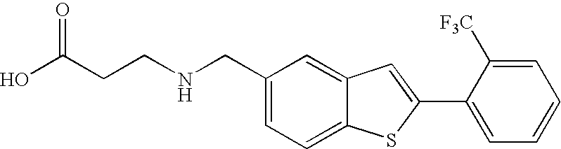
C1=C(CNCCC(O)=O)C=C2C(=C1)SC(C1=CC=CC=C1[F3C])=C2
